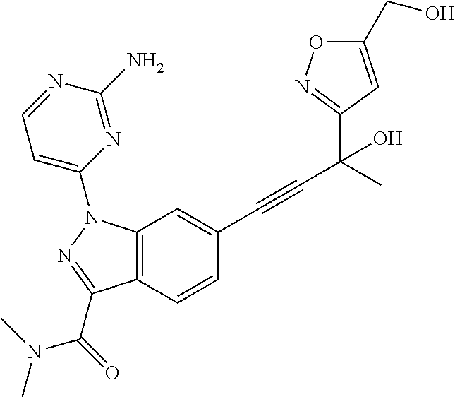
C1=C(CO)ON=C1C(C#CC1=CC2=C(C=C1)C(C(=O)N(C)C)=NN2C1=CC=NC(N)=N1)(O)C
